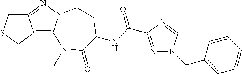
C12=C3N(N=C1CSC2)CCC(NC(=O)C1=NN(CC2=CC=CC=C2)C=N1)C(=O)N3C
